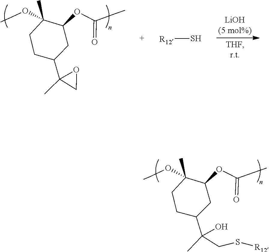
CCOC1(C)CCC(C(O)(CS[R12])C)CC1OC(=O)CC.CCOC1(C)CCC(C2(C)OC2)CC1OC(=O)CC.[R12]S
